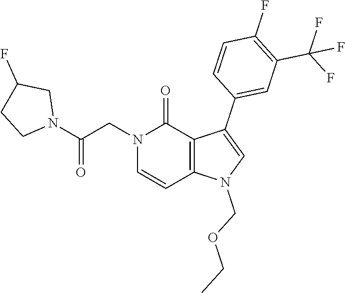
C1(F)=C(C(F)(F)F)C=C(C2=CN(COCC)C3=C2C(=O)N(CC(N2CC(F)CC2)=O)C=C3)C=C1
